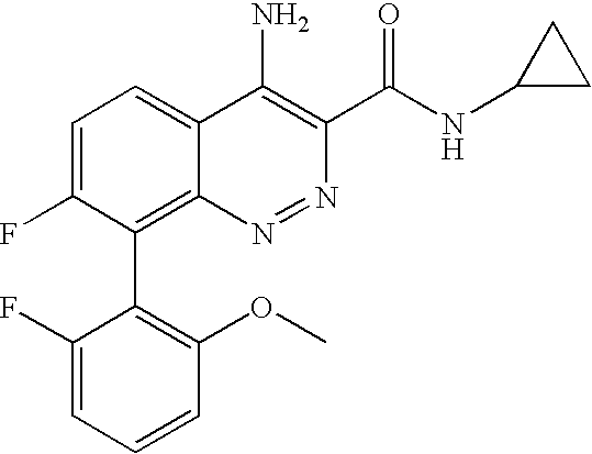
C1(F)=CC=CC(OC)=C1C1=C2C(=CC=C1F)C(N)=C(C(NC1CC1)=O)N=N2
